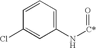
C1=CC=C(N[C*]=O)C=C1Cl
